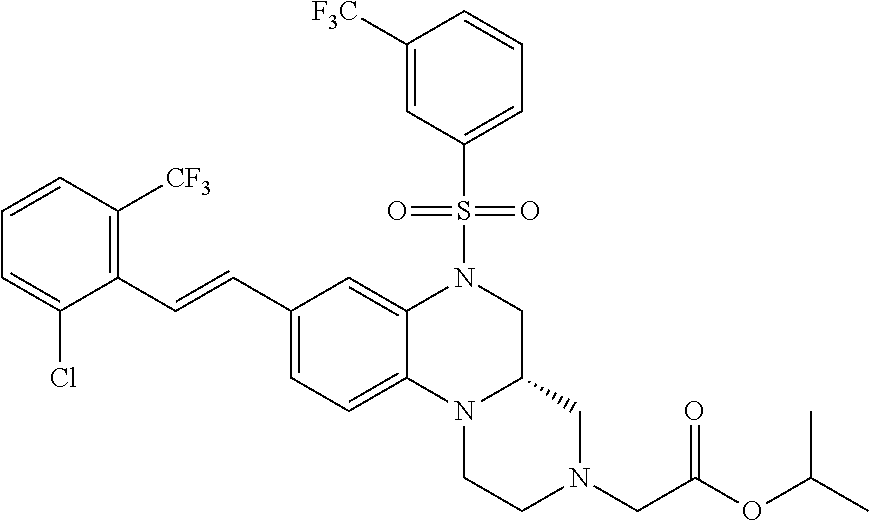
C1([F3C])=CC(S(N2CC3N(C4=CC=C(C=CC5=C([CF3])C=CC=C5Cl)C=C24)CCN(CC(=O)OC(C)C)C3)(=O)=O)=CC=C1
